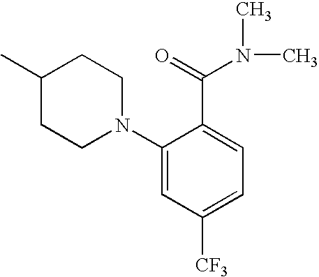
C1(C)CCN(C2=CC([CF3])=CC=C2C(=O)N(C)C)CC1
